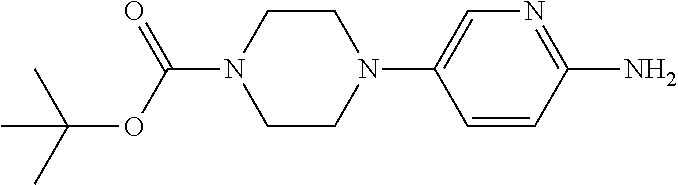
N1(C(OC(C)(C)C)=O)CCN(C2=CN=C(N)C=C2)CC1
